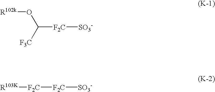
C([F2C][SO3-])(O[R102k])[F3C].[R103K][F2C][F2C][SO3-]
